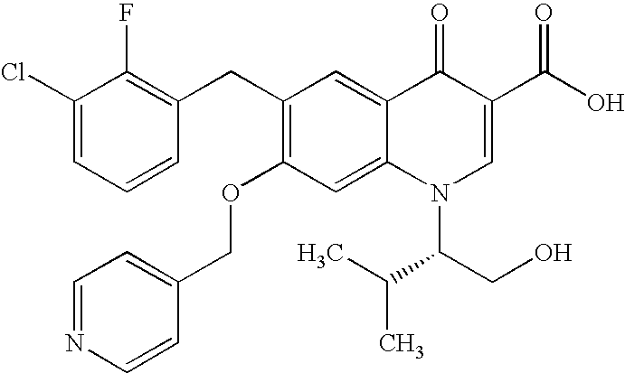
C1(Cl)=CC=CC(CC2=C(OCC3=CC=NC=C3)C=C3C(=C2)C(=O)C(C(O)=O)=CN3C(C(C)C)CO)=C1F
